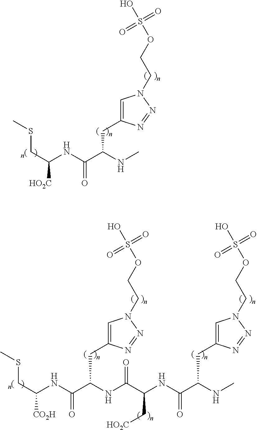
CSCC(NC(C(NC)CC1=CN(CCOS(O)(=O)=O)N=N1)=O)[HO2C].C(C(C(NC(CSC)[CO2H])=O)NC(C(NC(C(NC)CC1=CN(CCOS(O)(=O)=O)N=N1)=O)C[HO2C])=O)C1=CN(CCOS(O)(=O)=O)N=N1
